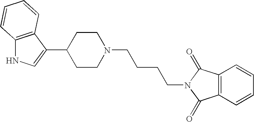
C1CN(CCCCN2C(=O)C3=C(C2=O)C=CC=C3)CCC1C1=CNC2=C1C=CC=C2
